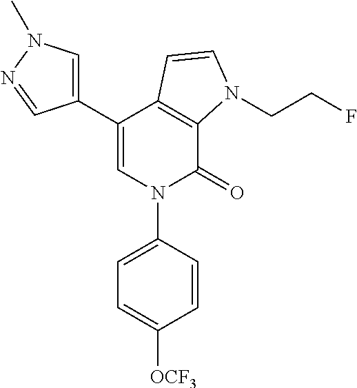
C1(C2=CN(C)N=C2)=CN(C2=CC=C([OCF3])C=C2)C(=O)C2=C1C=CN2CCF
